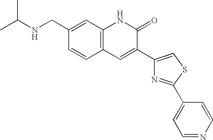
CC(NCC1=CC2=C(C=C1)C=C(C1=CSC(C3=CC=NC=C3)=N1)C(=O)N2)C
